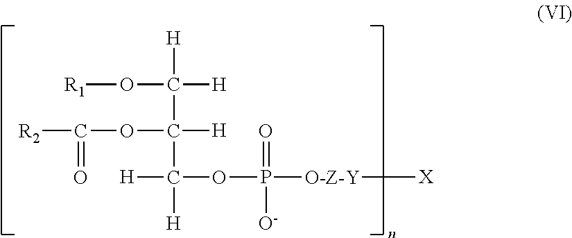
[R2]C(OC([H])(C([H])([H])O[R1])C([H])([H])OP([O-Z-Y][X])(=O)[O-])=O
